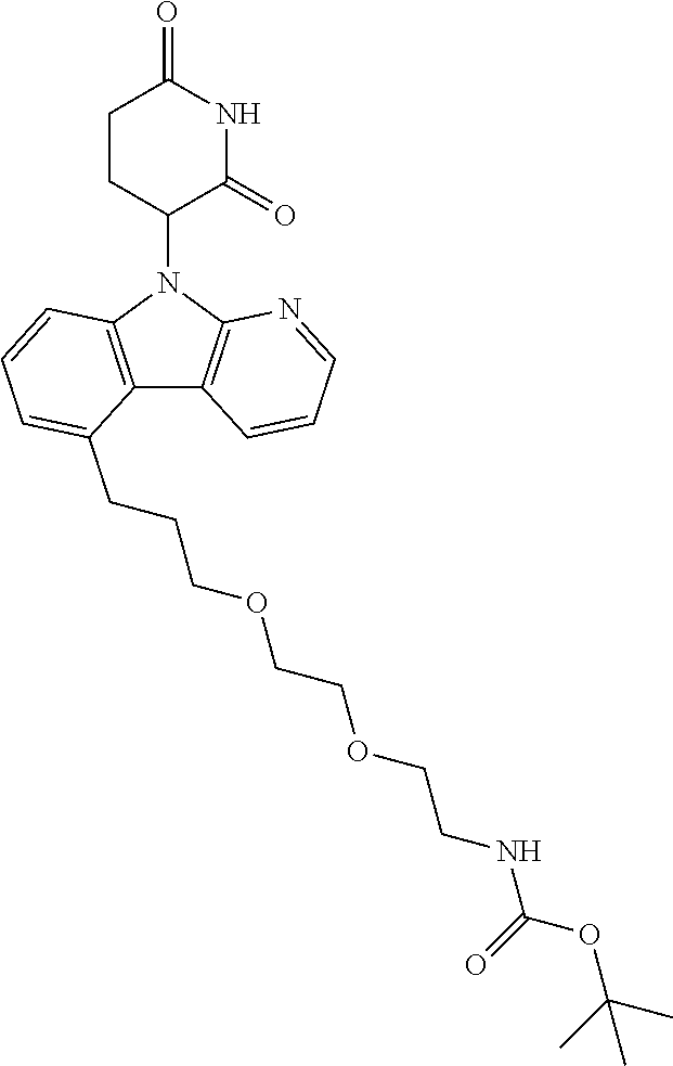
N1(C2CCC(=O)NC2=O)C2=C(C3=C1C=CC=C3CCCOCCOCCNC(OC(C)(C)C)=O)C=CC=N2
